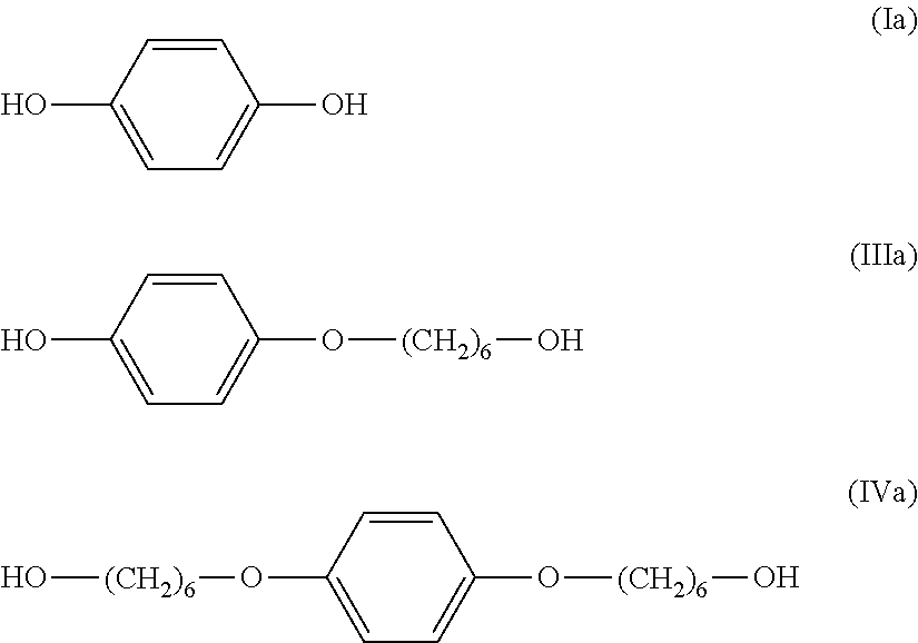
C1=CC(O)=CC=C1O.C1=CC(O)=CC=C1O[(CH2)6]O.[(CH2)6](O)OC1=CC=C(O[(CH2)6]O)C=C1
